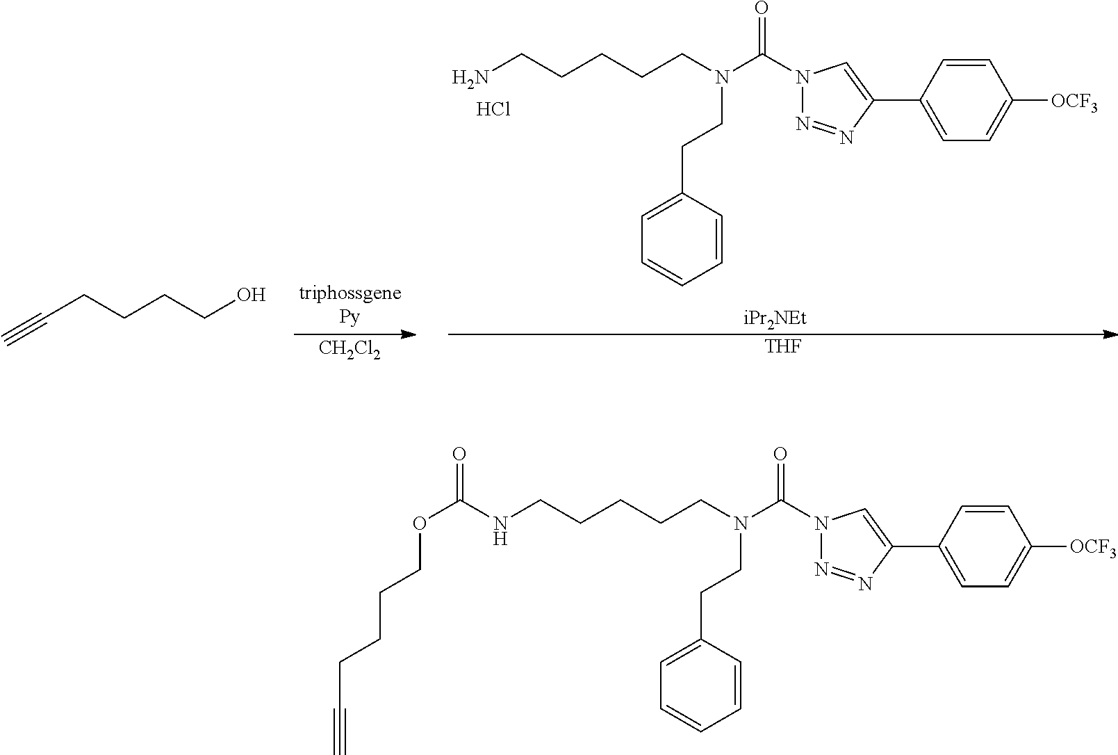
C1=CC(CCN(C(N2N=NC(C3=CC=C([OCF3])C=C3)=C2)=O)CCCCCN)=CC=C1.[iPr2NEt].C#CCCCCO.[CH2Cl2].Cl.[THF].C1=CC(CCN(C(N2N=NC(C3=CC=C([OCF3])C=C3)=C2)=O)CCCCCNC(OCCCCC#C)=O)=CC=C1
